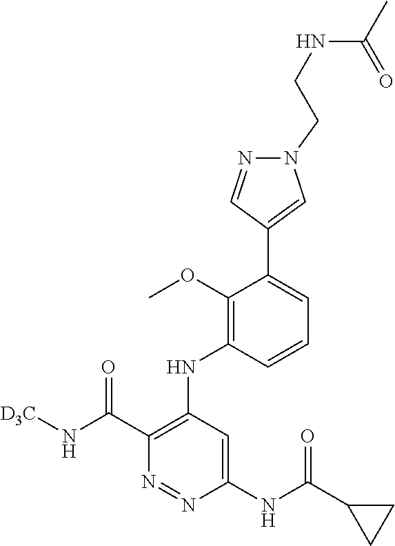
C1(OC)=C(NC2=C(C(N[D3C])=O)N=NC(NC(C3CC3)=O)=C2)C=CC=C1C1=CN(CCNC(C)=O)N=C1
